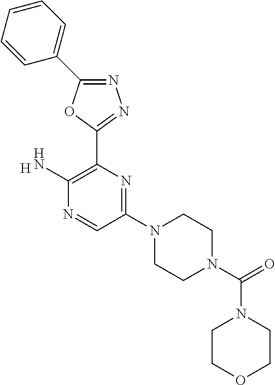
N1=C(C2=CC=CC=C2)OC(C2=C(N)N=CC(N3CCN(C(=O)N4CCOCC4)CC3)=N2)=N1.[H]
